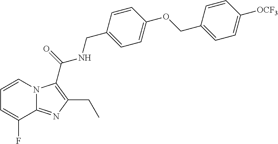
C1=CN2C(=NC(CC)=C2C(=O)NCC2=CC=C(OCC3=CC=C([OCF3])C=C3)C=C2)C(F)=C1
